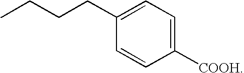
C1(CCCC)=CC=C([COOH])C=C1
